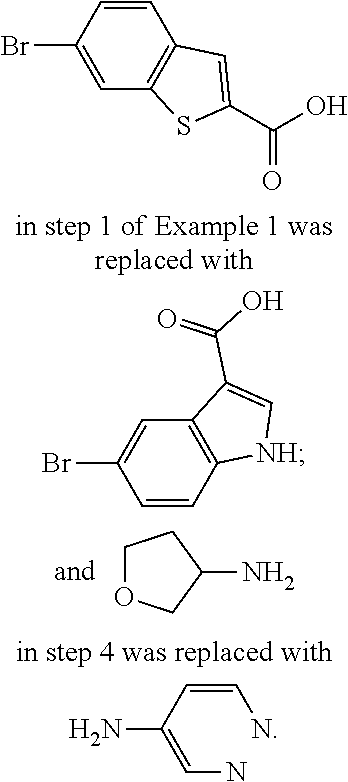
C1OCC(N)C1.C1=C(Br)C=CC2=C1SC(C(O)=O)=C2.C(N)=C(C=CN)N.C1=CC2=C(C=C1Br)C(C(=O)O)=C[NH]2
